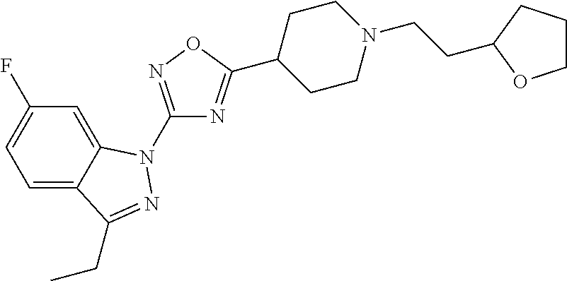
C1=C2C(=CC=C1F)C(CC)=NN2C1=NOC(C2CCN(CCC3CCCO3)CC2)=N1
